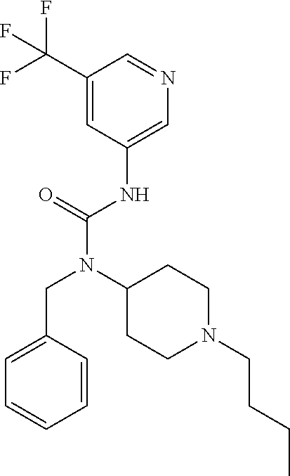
C1(C(F)(F)F)=CC(NC(N(C2CCN(CCCC)CC2)CC2=CC=CC=C2)=O)=CN=C1
